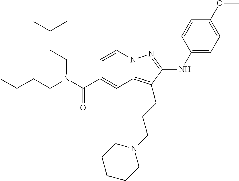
C1(NC2=NN3C(=C2CCCN2CCCCC2)C=C(C(N(CCC(C)C)CCC(C)C)=O)C=C3)=CC=C(OC)C=C1
